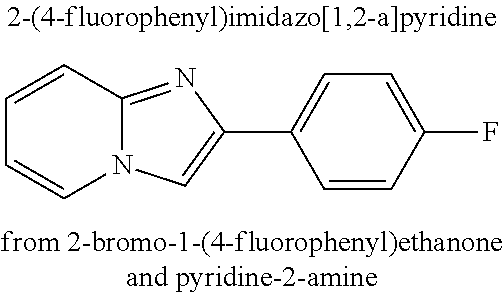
C1=CC2=NC(C3=CC=C(F)C=C3)=CN2C=C1
